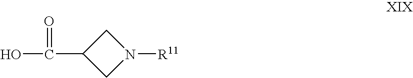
C(C1CN([R11])C1)(O)=O
